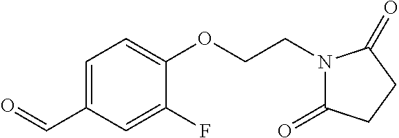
O=CC1=CC=C(OCCN2C(=O)CCC2=O)C(F)=C1
